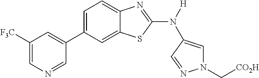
C1([F3C])=CN=CC(C2=CC=C3C(=C2)SC(N([H])C2=CN(C[CO2H])N=C2)=N3)=C1
